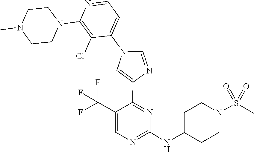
C1(NC2CCN(S(=O)(=O)C)CC2)=NC=C(C(F)(F)F)C(C2=CN(C3=CC=NC(N4CCN(C)CC4)=C3Cl)C=N2)=N1
